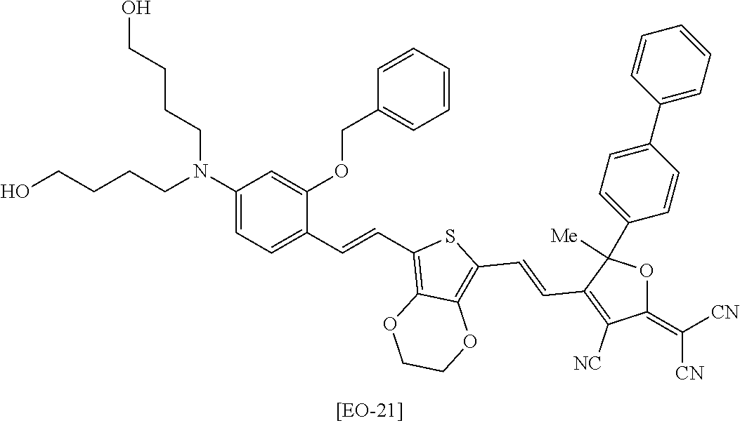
C(CN(CCCCO)C1=CC=C(C=CC2=C3C(=C(C=CC4=C([NC])C(=C([CN])[CN])OC4(C4=CC=C(C5=CC=CC=C5)C=C4)[Me])S2)OCCO3)C(OCC2=CC=CC=C2)=C1)CCO
